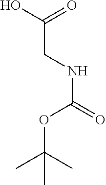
OC(CNC(=O)OC(C)(C)C)=O
